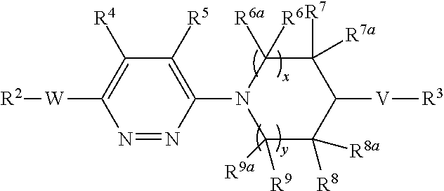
N1=NC(N2C([R9])([R9a])C([R8])([R8a])C([V][R3])C([R7])([R7a])C2([R6a])[R6])=C([R5])C([R4])=C1[W][R2]
